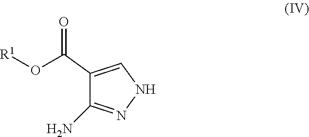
N1C=C(C(O[R1])=O)C(N)=N1
